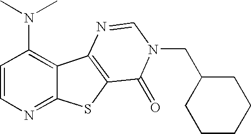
C12=NC=CC(N(C)C)=C1C1=C(S2)C(=O)N(CC2CCCCC2)C=N1
